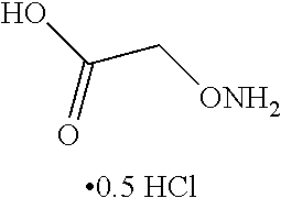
[0.5 HCl].OC(C[ONH2])=O
